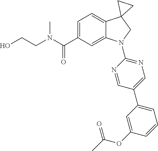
N(C(C1=CC=C2C(=C1)N(C1=NC=C(C3=CC=CC(OC(C)=O)=C3)C=N1)CC21CC1)=O)(C)CCO
